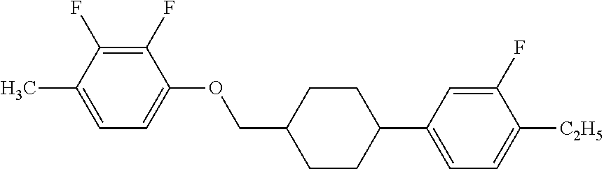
C1(F)=C(F)C(C)=CC=C1OCC1CCC(C2=CC=C([C2H5])C(F)=C2)CC1
